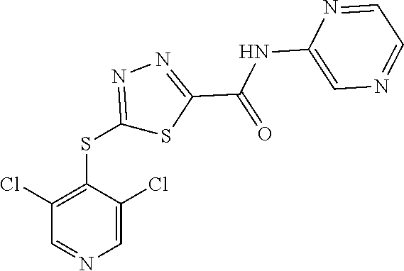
C1=C(Cl)C(SC2=NN=C(C(=O)NC3=CN=CC=N3)S2)=C(Cl)C=N1
